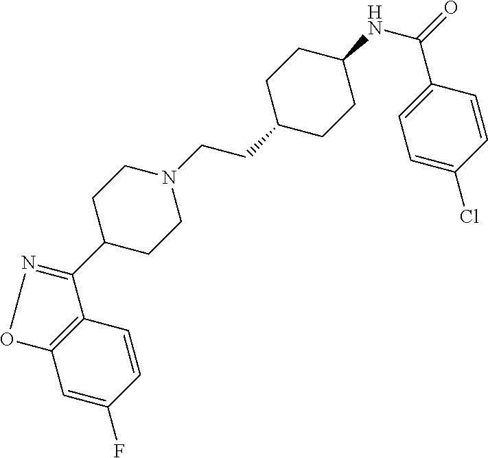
C1=C(F)C=CC2=C1ON=C2C1CCN(CCC2CCC(NC(=O)C3=CC=C(Cl)C=C3)CC2)CC1
